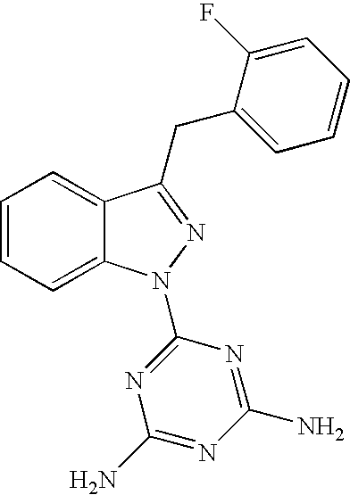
C1=CC=C2C(=C1)C(CC1=CC=CC=C1F)=NN2C1=NC(N)=NC(N)=N1
